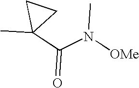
C1C(C)(C(N([OMe])C)=O)C1
